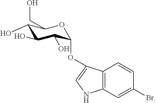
C12=C(C=C(Br)C=C1)NC=C2OC1C(O)C(O)C(O)C(CO)O1
